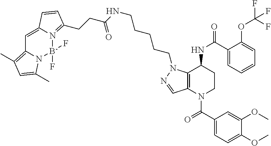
C1(C(=O)N2CCC(NC(=O)C3=CC=CC=C3OC(F)(F)F)C3=C2C=NN3CCCCCNC(CCC2=N3[B-](F)(F)N4C(=C(C)C=C4C)C=C3C=C2)=O)=CC=C(OC)C(OC)=C1
